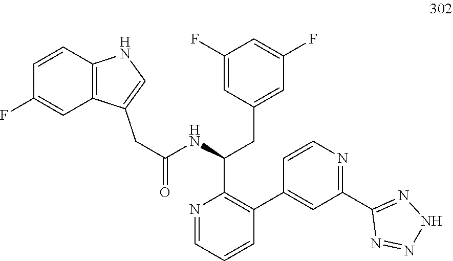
C12=C(C(CC(NC(CC3=CC(F)=CC(F)=C3)C3=C(C4=CC(C5=NNN=N5)=NC=C4)C=CC=N3)=O)=CN1)C=C(F)C=C2
